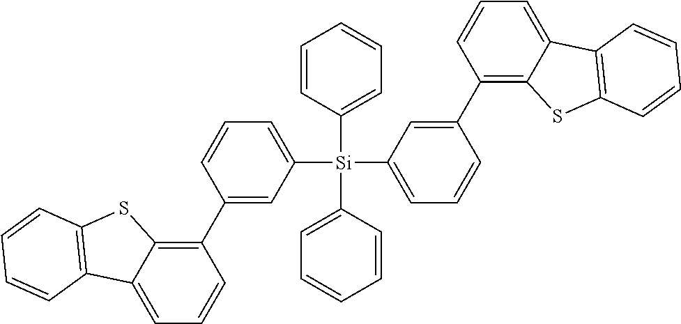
C1=C2C(=C(C3=CC([Si](C4=CC=CC(C5=C6C(=CC=C5)C5=C(S6)C=CC=C5)=C4)(C4=CC=CC=C4)C4=CC=CC=C4)=CC=C3)C=C1)SC1=C2C=CC=C1
